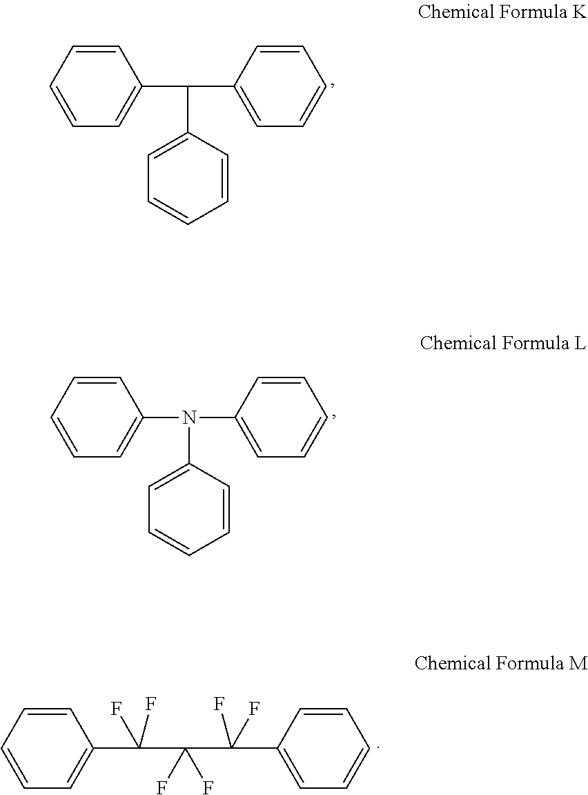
C1=CC=CC=C1C(C1=CC=CC=C1)C1=CC=CC=C1.C1=CC=CC=C1N(C1=CC=CC=C1)C1=CC=CC=C1.C1=CC=CC=C1C(C(C(C1=CC=CC=C1)(F)F)(F)F)(F)F
